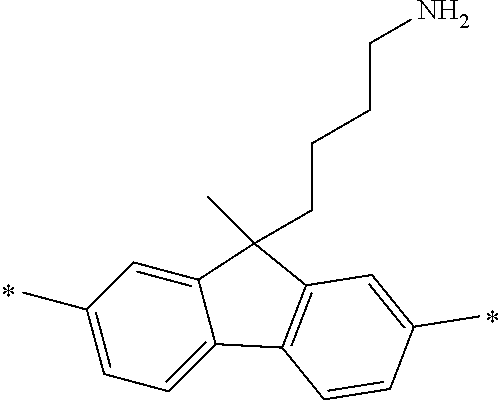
C1(C)=CC=C2C(=C1)C(CCCCN)(C)C1=C2C=CC(C)=C1
